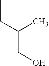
C(CC)(C)CO
